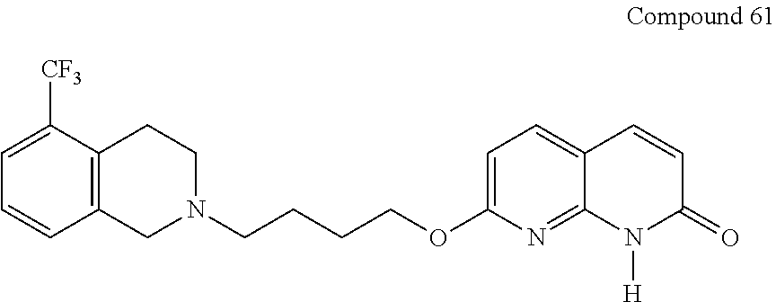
C12=C(CN(CCCCOC3=CC=C4C(=N3)N([H])C(=O)C=C4)CC1)C=CC=C2[CF3]
